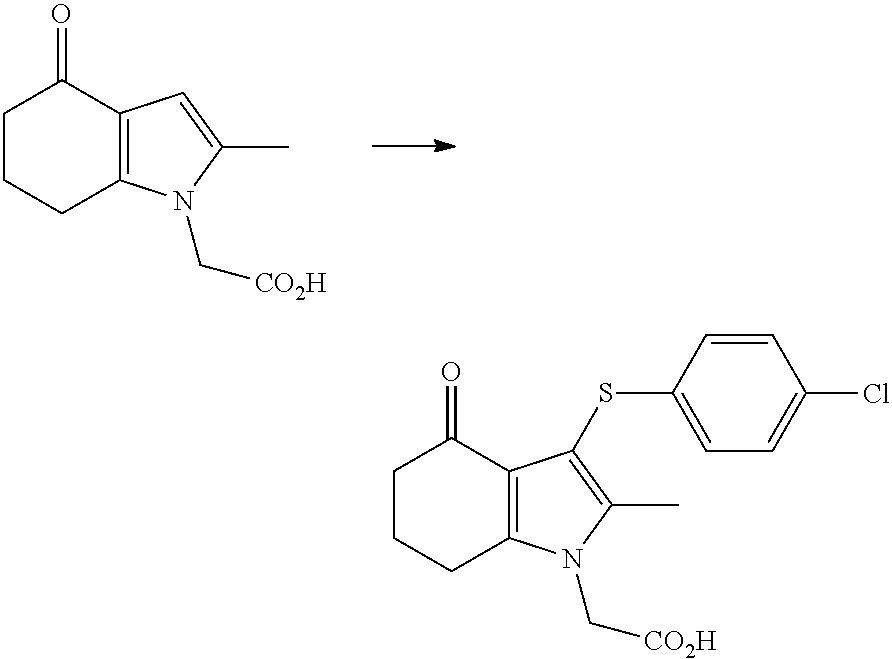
C1CCC2=C(C1=O)C=C(C)N2C[CO2H].C1CCC2=C(C1=O)C(SC1=CC=C(Cl)C=C1)=C(C)N2C[CO2H]
